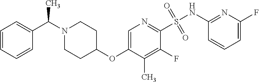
C1=C(OC2CCN(C(C3=CC=CC=C3)C)CC2)C(C)=C(F)C(S(NC2=NC(F)=CC=C2)(=O)=O)=N1
